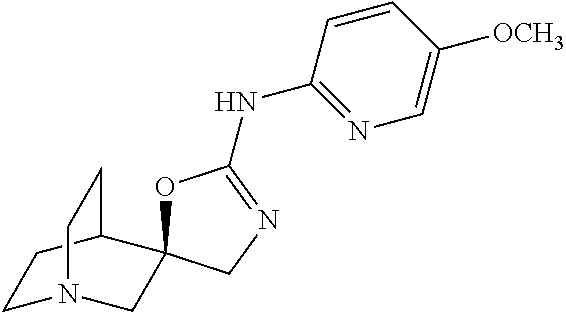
C1=CC(NC2=NCC3(O2)CN2CCC3CC2)=NC=C1[OCH3]
